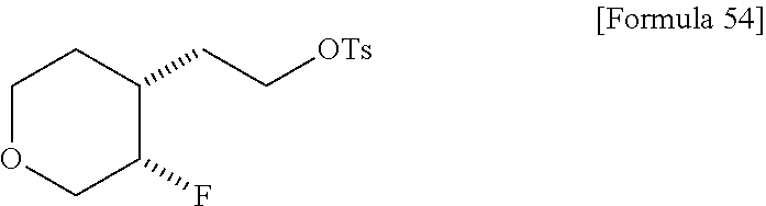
C1OCC(F)C(CC[OTs])C1
